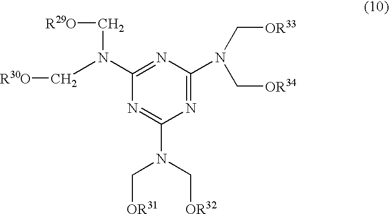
N1=C(N(C[R30O])C[R29O])N=C(N(C[OR32])C[OR31])N=C1N(C[OR33])C[OR34]
